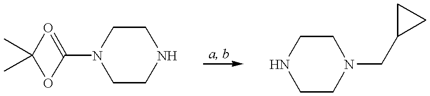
C1CNCCN1C1=OC(C)(C)O1.C1CN(CC2CC2)CCN1
